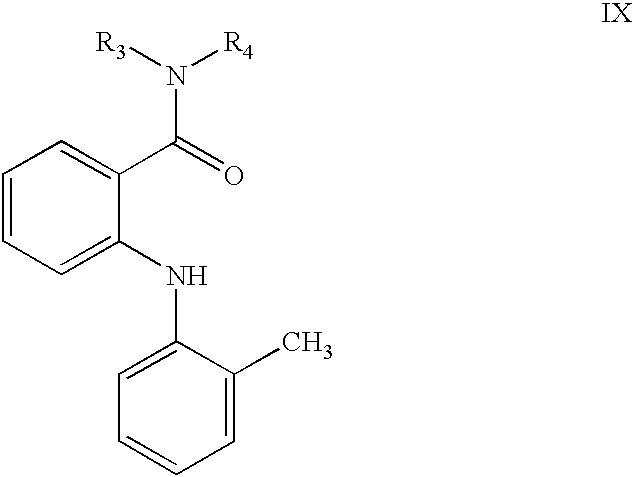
C1=CC=C(NC2=CC=CC=C2C)C(C(=O)N([R3])[R4])=C1
